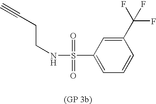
C(CNS(=O)(=O)C1=CC=CC(C(F)(F)F)=C1)C#C
